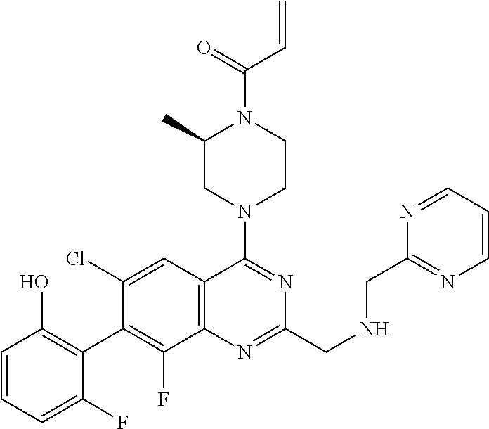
C1=CC=C(F)C(C2=C(F)C3=C(C=C2Cl)C(N2CCN(C(=O)C=C)C(C)C2)=NC(CNCC2=NC=CC=N2)=N3)=C1O
